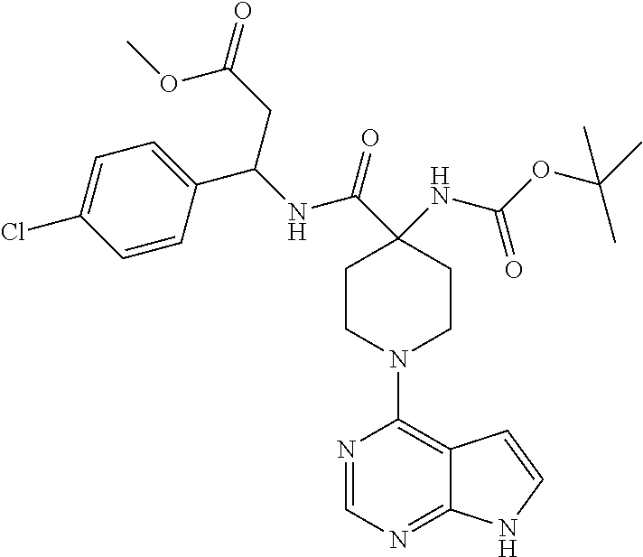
C1(NC(OC(C)(C)C)=O)(C(=O)NC(C2=CC=C(Cl)C=C2)CC(=O)OC)CCN(C2=C3C(=NC=N2)NC=C3)CC1
